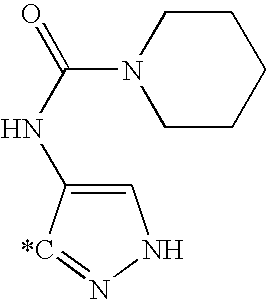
C1=C(NC(=O)N2CCCCC2)[*C]=NN1
